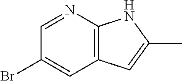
BrC1=CC2=C(N=C1)NC(C)=C2
